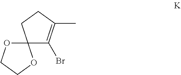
C12(C(Br)=C(C)CC1)OCCO2
